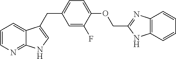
C1=CN=C2C(=C1)C(CC1=CC=C(OCC3=NC4=C(N3)C=CC=C4)C(F)=C1)=CN2
